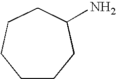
C1CCC(N)CCC1
